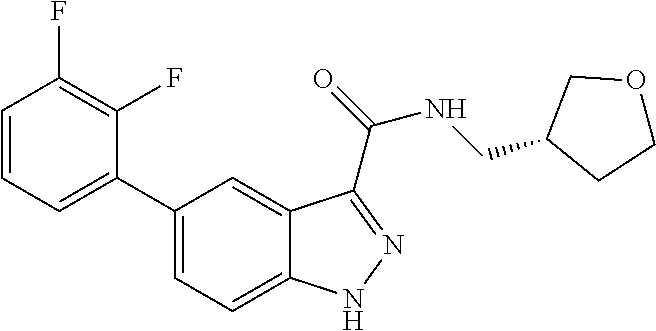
C1=CC=C(C2=CC=C3C(=C2)C(C(NCC2CCOC2)=O)=NN3)C(F)=C1F
